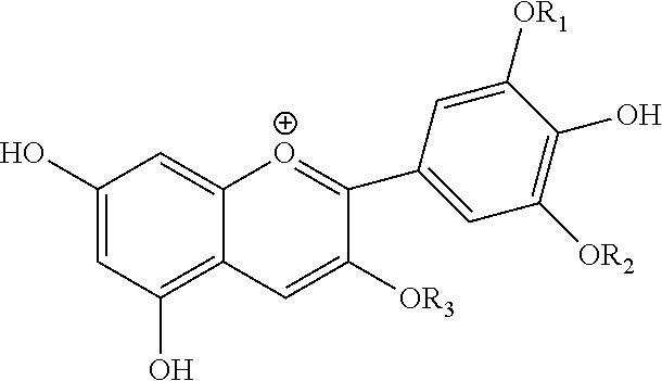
C1(O)=CC(O)=C2C(=C1)[O+]=C(C1=CC([OR2])=C(O)C([OR1])=C1)C([OR3])=C2
